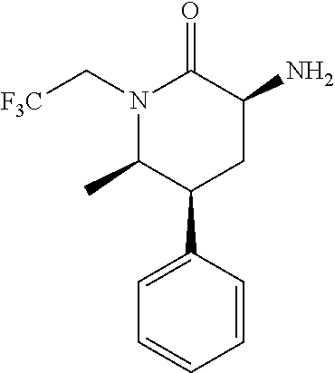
N1(C[F3C])C(C)C(C2=CC=CC=C2)CC(N)C1=O
